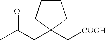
CC(CC1(C[COOH])CCCC1)=O
